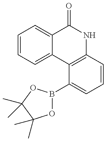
C1=CC=C2C(=C1)C(=O)NC1=C2C(B2OC(C)(C)C(C)(C)O2)=CC=C1
